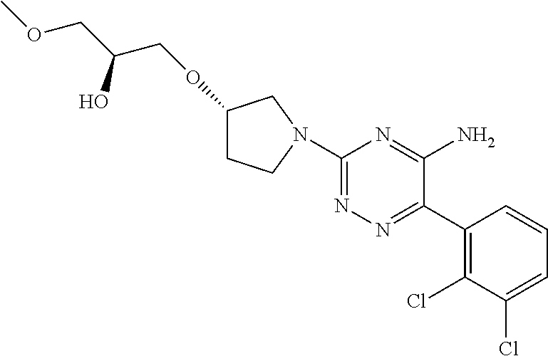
C1(C2=NN=C(N3CCC(OCC(COC)O)C3)N=C2N)=C(Cl)C(Cl)=CC=C1
